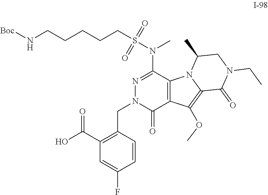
N1=C(N(S(=O)(=O)CCCCCN[Boc])C)C2=C(C(=O)N1CC1=C(C(O)=O)C=C(F)C=C1)C(OC)=C1N2C(C)CN(CC)C1=O
